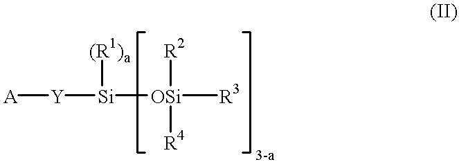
[A][Y][Si]([(R1)a])[OSi]([R2])([R4])[R3]
